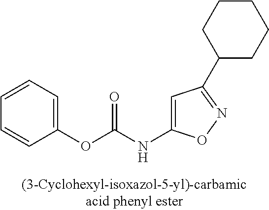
C1(OC(NC2=CC(C3CCCCC3)=NO2)=O)=CC=CC=C1
